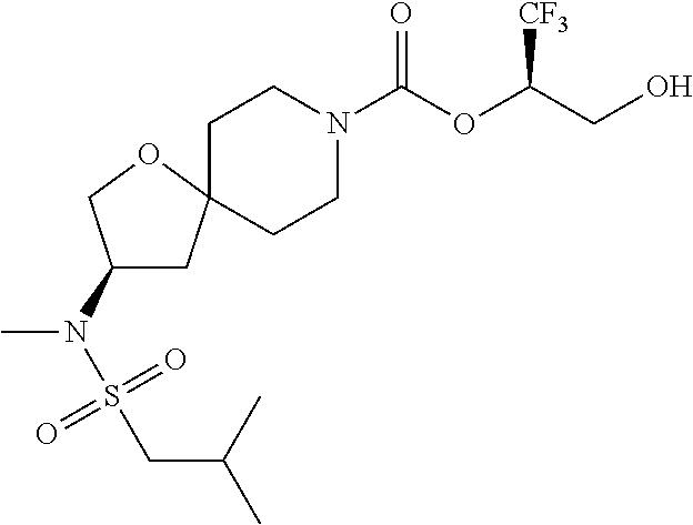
C1CN(C(OC(CO)[CF3])=O)CCC12CC(N(S(=O)(=O)CC(C)C)C)CO2
